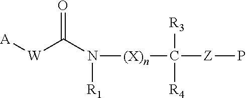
[A][W]C(N([(X)n]C([R3])([R4])[Z]P)[R1])=O
